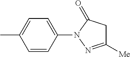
C1=CC(N2C(=O)CC([Me])=N2)=CC=C1C
